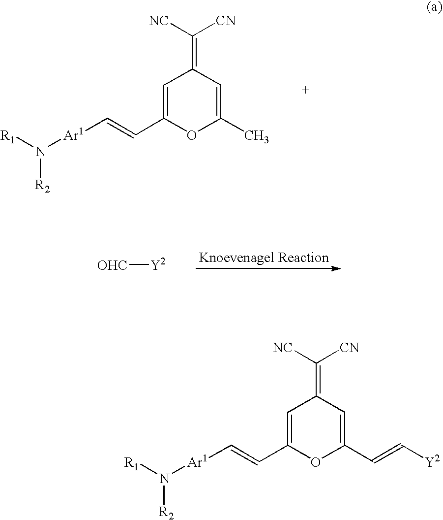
C1=C(C=C[Ar1]N([R2])[R1])OC(C)=CC1=C([NC])[CN].[OHC][Y2].C1=C(C=C[Ar1]N([R2])[R1])OC(C=C[Y2])=CC1=C([NC])[CN]
